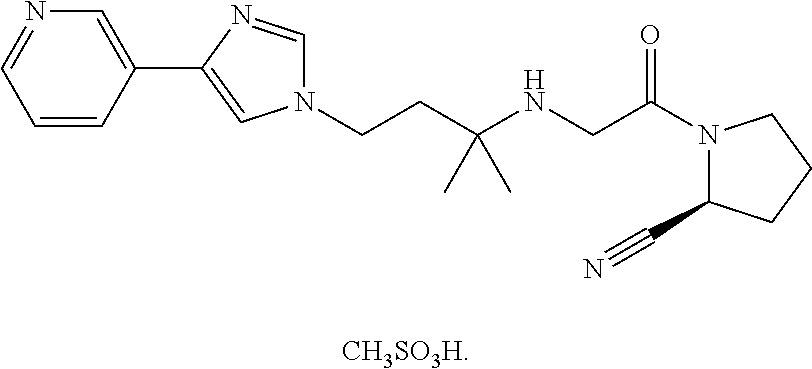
N(CC(N1C(C#N)CCC1)=O)C(CCN1C=NC(C2=CN=CC=C2)=C1)(C)C
